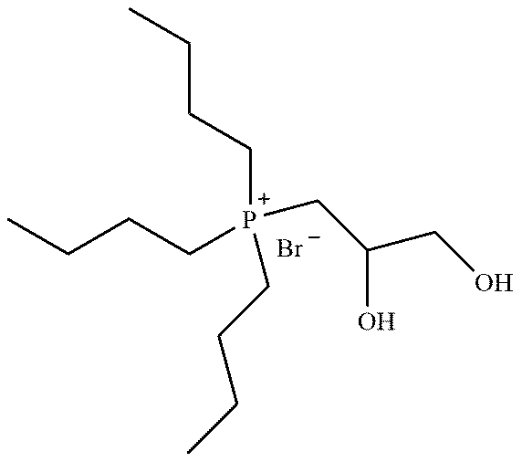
CCCC[P+](CCCC)(CCCC)CC(CO)O.[Br-]
